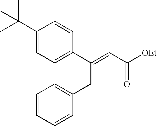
C1=CC(C(=CC([OEt])=O)CC2=CC=CC=C2)=CC=C1C(C)(C)C
